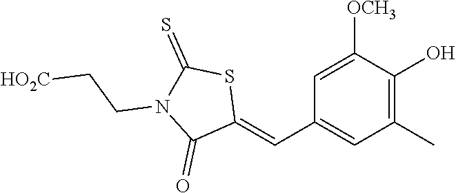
C1=C([OCH3])C(O)=C(C)C=C1C=C1SC(=S)N(CC[HO2C])C1=O
